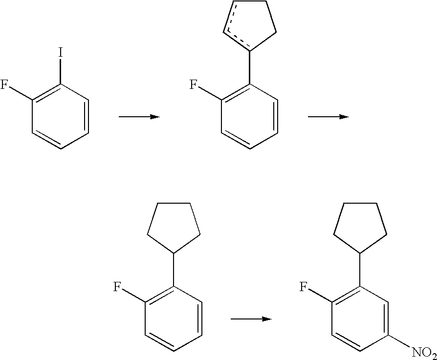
C1=CC(I)=C(F)C=C1.C1=CC(c2ccCC2)=C(F)C=C1.C1=CC(C2CCCC2)=C(F)C=C1.C1([NO2])=CC(C2CCCC2)=C(F)C=C1
